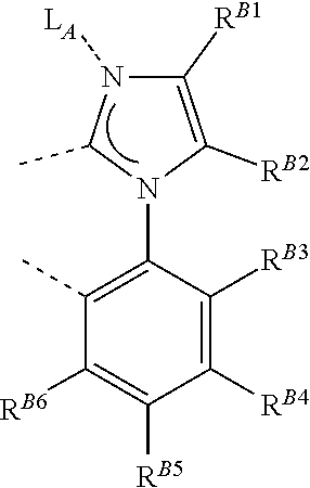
[LA]N1C(C)N(C2=C(C)C([RB6])=C([RB5])C([RB4])=C2[RB3])C([RB2])=C1[RB1]
